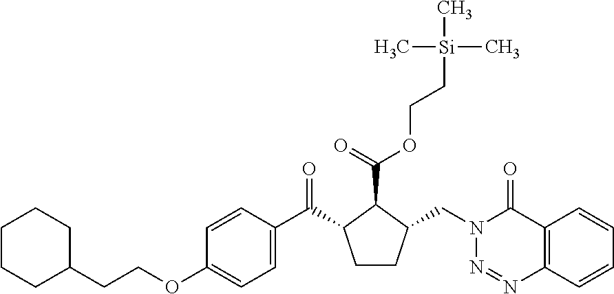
C1(OCCC2CCCCC2)=CC=C(C(C2CCC(CN3N=NC4=C(C3=O)C=CC=C4)C2C(=O)OCC[Si](C)(C)C)=O)C=C1
